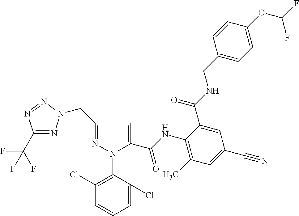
C1(C(F)(F)F)=NN(CC2=NN(C3=C(Cl)C=CC=C3Cl)C(C(NC3=C(C)C=C(C#N)C=C3C(NCC3=CC=C(OC(F)F)C=C3)=O)=O)=C2)N=N1
